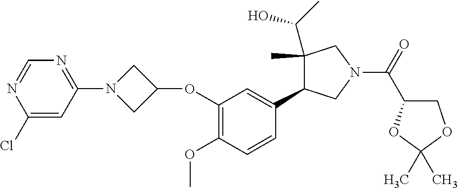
C1=NC(Cl)=CC(N2CC(OC3=C(OC)C=CC(C4C(C(O)C)(C)CN(C(C5COC(C)(C)O5)=O)C4)=C3)C2)=N1
